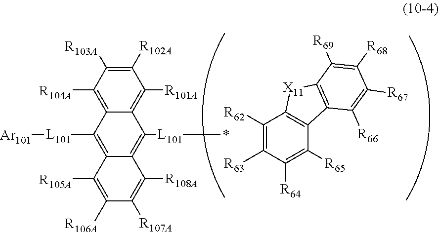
[R106A]C1=C([R105A])C2=C([L101][Ar101])C3=C([R104A])C([R103A])=C([R102A])C([R101A])=C3C([L101]*)=C2C([R108A])=C1[R107A].C1([R62])=C([R63])C([R64])=C([R65])C2=C1[X11]C1=C2C([R66])=C([R67])C([R68])=C1[R69]
